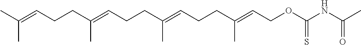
C(=CCCC(=CCCC(=CCOC(NC(C)=O)=S)C)C)(C)CCC=C(C)C
